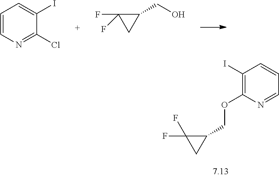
C1=NC(OCC2C(F)(F)C2)=C(I)C=C1.C1(Cl)=NC=CC=C1I.OCC1C(F)(F)C1
